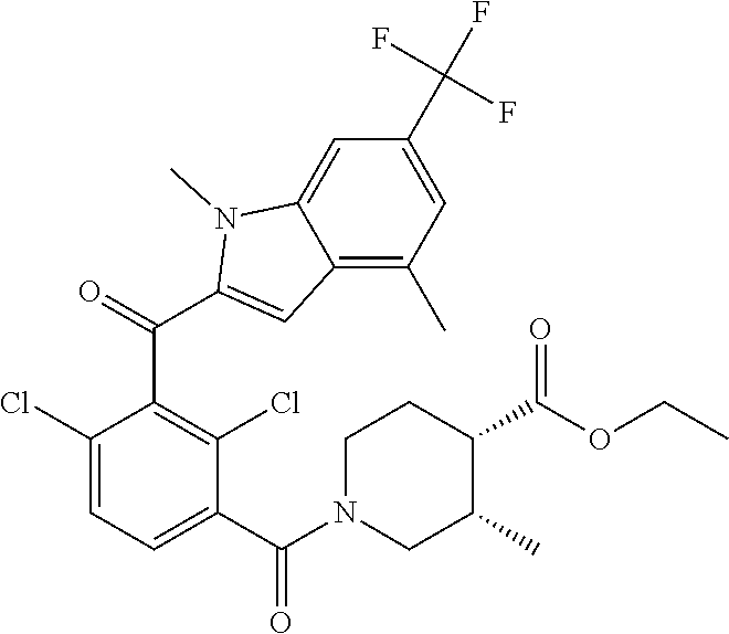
C1(Cl)=CC=C(C(=O)N2CC(C)C(C(OCC)=O)CC2)C(Cl)=C1C(=O)C1=CC2=C(C)C=C(C(F)(F)F)C=C2N1C
